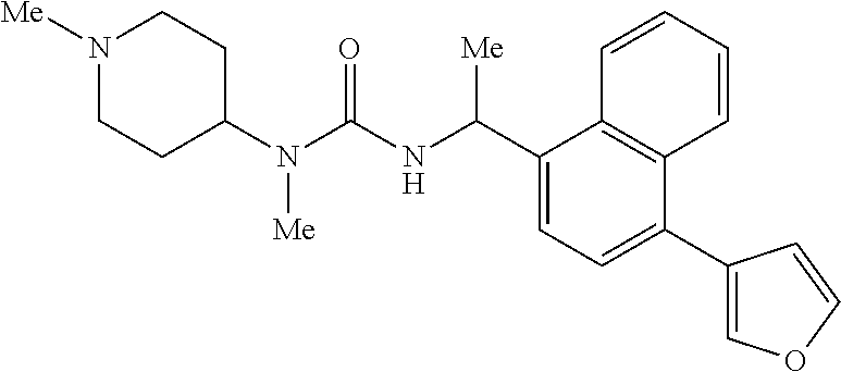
C1(N(C(NC(C2=CC=C(C3=COC=C3)C3=C2C=CC=C3)[Me])=O)[Me])CCN([Me])CC1
